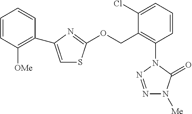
N1=NN(C2=C(COC3=NC(C4=C([OMe])C=CC=C4)=CS3)C(Cl)=CC=C2)C(=O)N1[Me]
